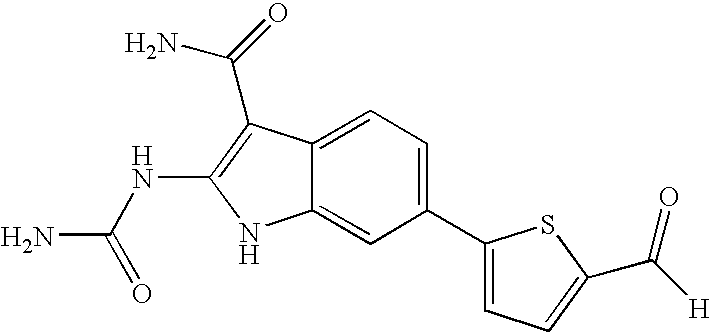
C1(C2=CC=C(C([H])=O)S2)=CC=C2C(=C1)NC(NC(N)=O)=C2C(N)=O
